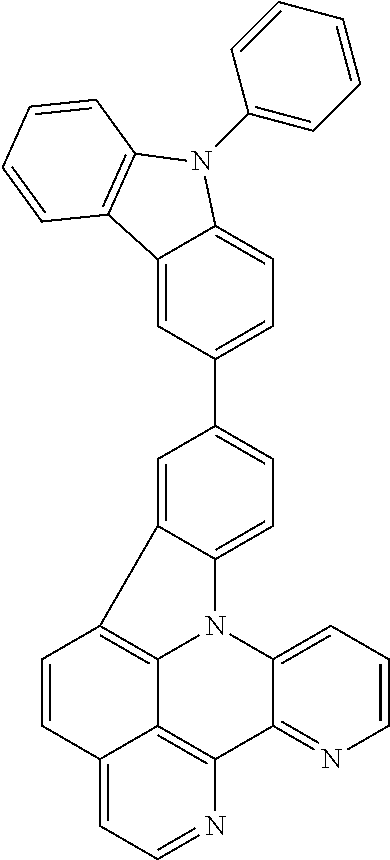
C12=CC(C3=CC=C4C(=C3)C3=C5N4C4=CC=CN=C4C4=C5C(=CC=N4)C=C3)=CC=C1N(C1=CC=CC=C1)C1=C2C=CC=C1
